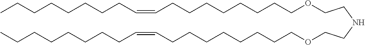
O(CCCCCCCCC=CCCCCCCCC)CCNCCOCCCCCCCCC=CCCCCCCCC
